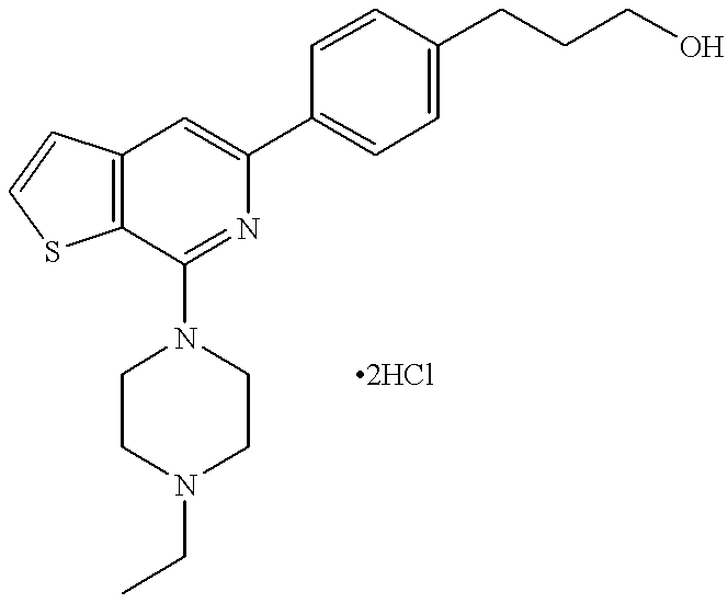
C12=C(C=C(C3=CC=C(CCCO)C=C3)N=C1N1CCN(CC)CC1)C=CS2
